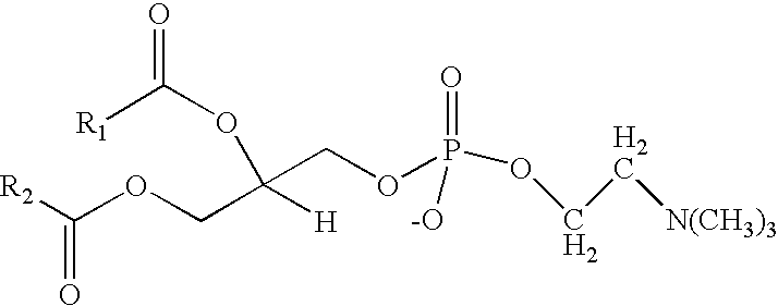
[R2]C(OCC(COP(=O)([-O])OCC[N(CH3)3])([H])OC([R1])=O)=O
